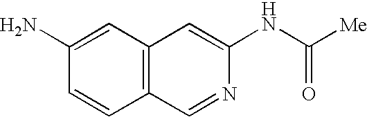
C12=C(C=C(N)C=C1)C=C(NC([Me])=O)N=C2
